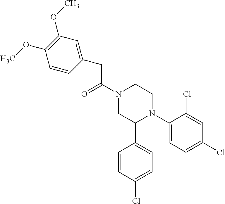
C(C(N1CC(C2=CC=C(Cl)C=C2)N(C2=CC=C(Cl)C=C2Cl)CC1)=O)C1=CC(OC)=C(OC)C=C1
